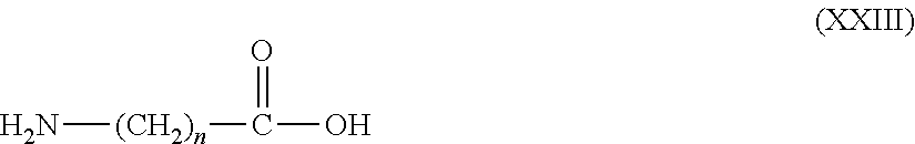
N[(CH2)n]C(=O)O
